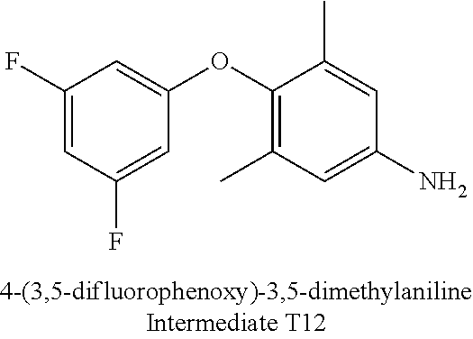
C1(F)=CC(F)=CC(OC2=C(C)C=C(N)C=C2C)=C1
